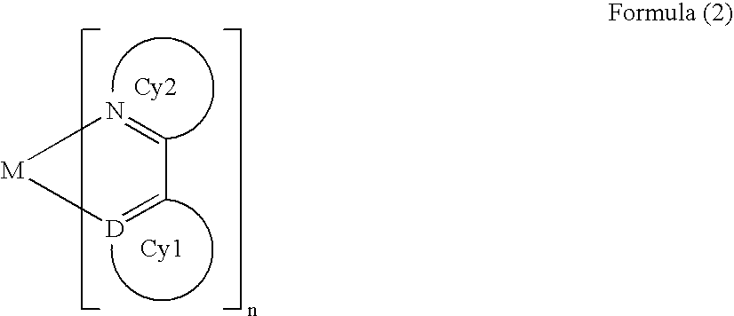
C1=N[M][D]=C1.[Cy2].[Cy1]
